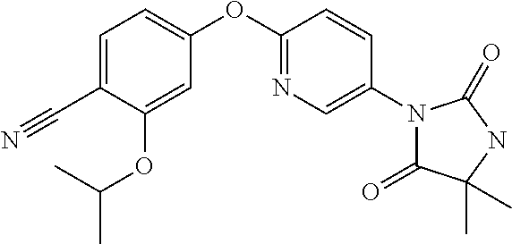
C1=C(C#N)C(OC(C)C)=CC(OC2=NC=C(N3C(=O)C(C)(C)NC3=O)C=C2)=C1
